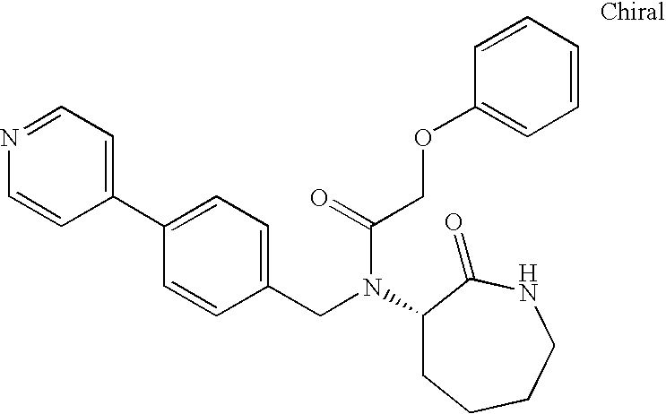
C1(C2=CC=NC=C2)=CC=C(CN(C2CCCCNC2=O)C(COC2=CC=CC=C2)=O)C=C1
